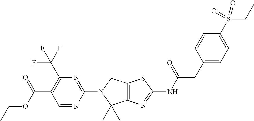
C12=C(N=C(NC(CC3=CC=C(S(CC)(=O)=O)C=C3)=O)S1)C(C)(C)N(C1=NC(C(F)(F)F)=C(C(OCC)=O)C=N1)C2
